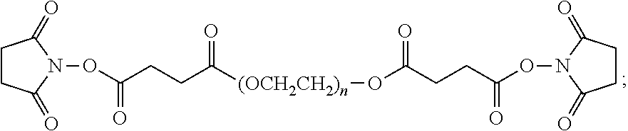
C1CC(=O)N(OC(CCC([(OCH2CH2)n]OC(CCC(ON2C(=O)CCC2=O)=O)=O)=O)=O)C1=O
